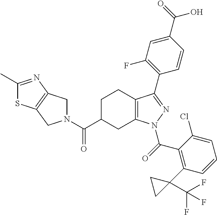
C1C(C(=O)N2CC3=C(C2)SC(C)=N3)CC2=C(C1)C(C1=C(F)C=C(C(O)=O)C=C1)=NN2C(=O)C1=C(C2(C(F)(F)F)CC2)C=CC=C1Cl
